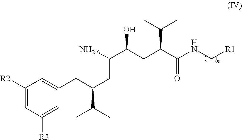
C1([R2])=CC([R3])=CC(CC(CC(N)C(CC(C(NC[R1])=O)C(C)C)O)C(C)C)=C1
